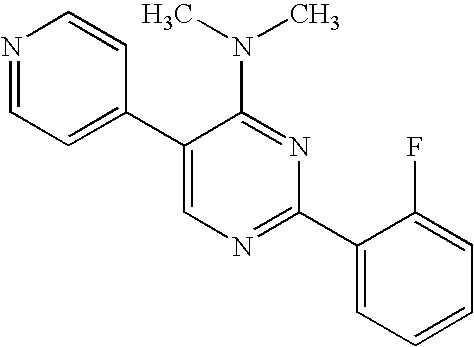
C1(C2=CC=NC=C2)=CN=C(C2=CC=CC=C2F)N=C1N(C)C
